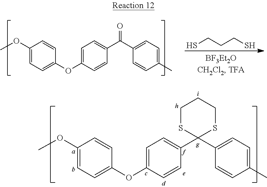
SCCCS.COC1=CC=C(OC2=CC=C(C(C3=CC=C(C)C=C3)=O)C=C2)C=C1.COC1=CC=C(OC2=CC=C(C3(C4=CC=C(C)C=C4)SCCCS3)C=C2)C=C1
